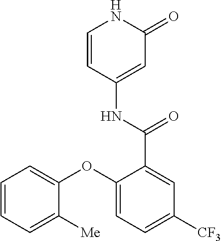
C1=CC(NC(=O)C2=CC([CF3])=CC=C2OC2=CC=CC=C2[Me])=CC(=O)N1
